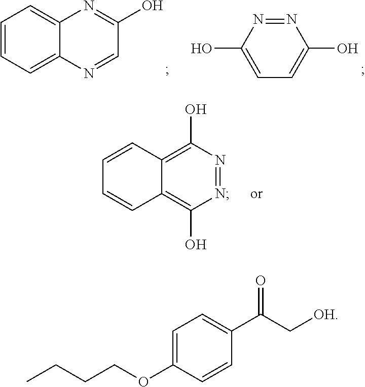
C1=CC=C2C(=C1)N=C(O)C=N2.N1=NC(O)=CC=C1O.C1(O)=C2C(=C(O)N=N1)C=CC=C2.C1=C(OCCCC)C=CC(C(C[OH])=O)=C1
